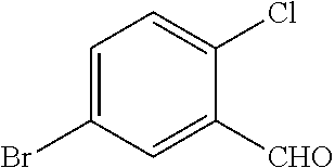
C1=C(Br)C=C([CHO])C(Cl)=C1
